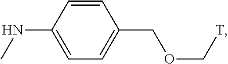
C1(NC)=CC=C(COC[T])C=C1
